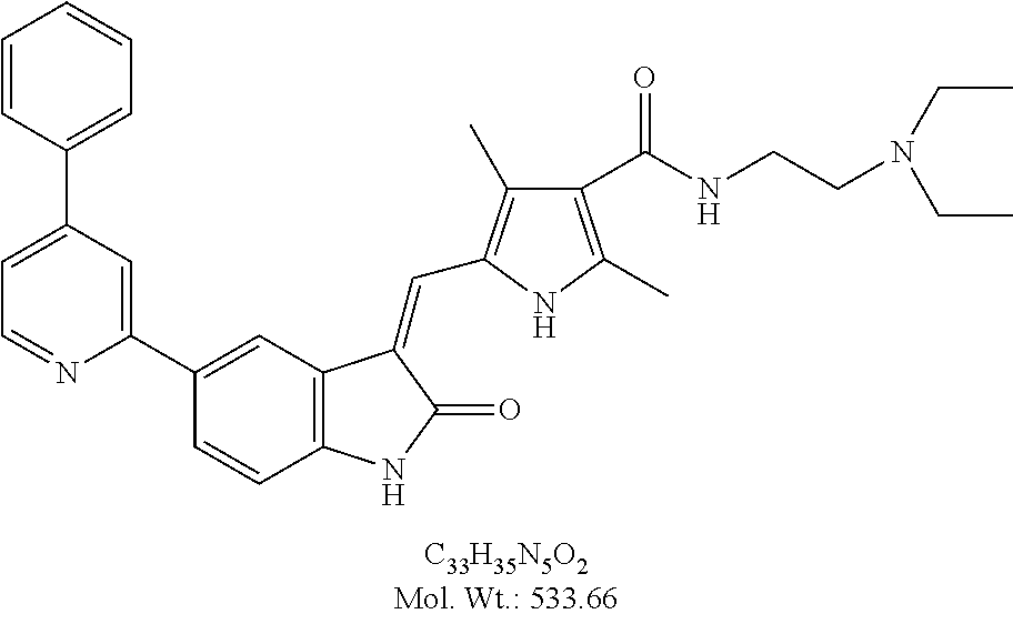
C1(C2=CC3=C(C=C2)NC(=O)C3=CC2=C(C)C(C(NCCN(CC)CC)=O)=C(C)N2)=CC(C2=CC=CC=C2)=CC=N1
